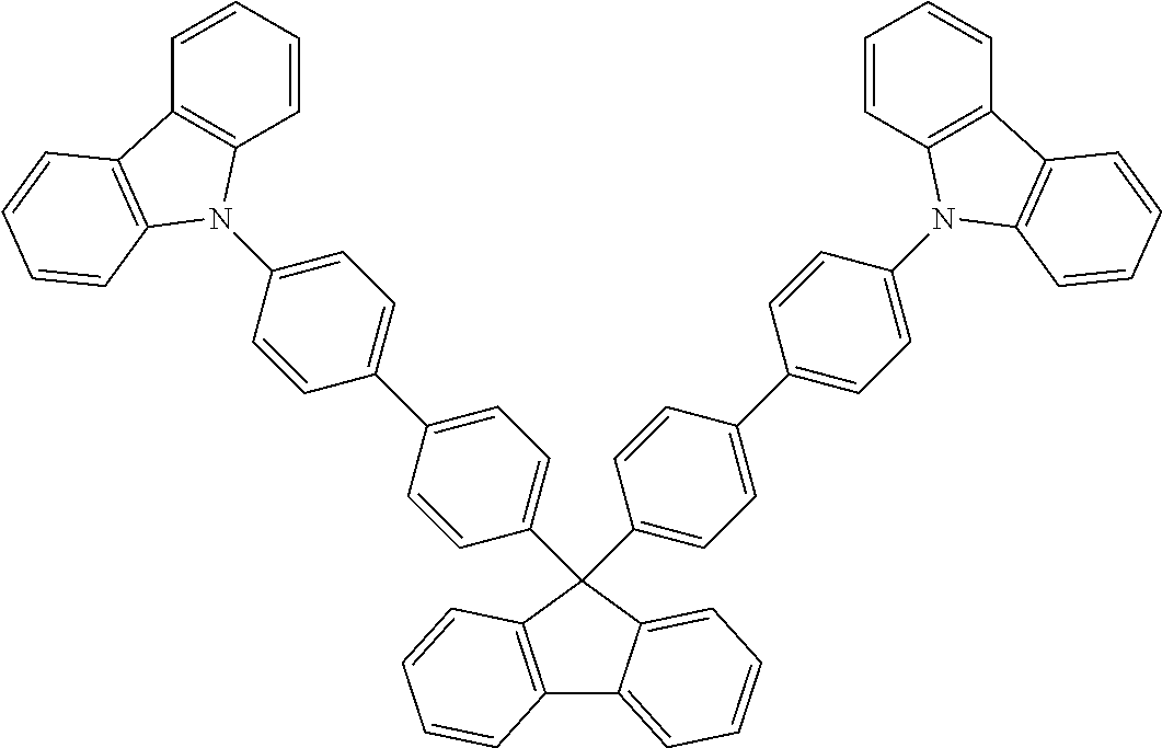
C1(C2=CC=C(C3(C4=CC=C(C5=CC=C(N6C7=C(C=CC=C7)C7=C6C=CC=C7)C=C5)C=C4)C4=CC=CC=C4C4=C3C=CC=C4)C=C2)=CC=C(N2C3=C(C=CC=C3)C3=C2C=CC=C3)C=C1
